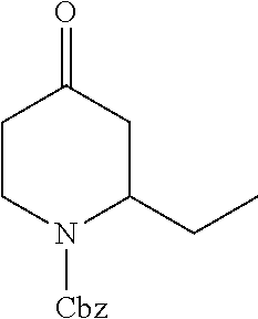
C1CN([Cbz])C(CC)CC1=O
